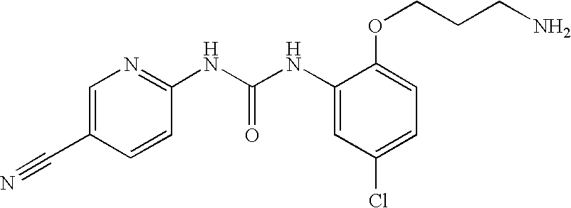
C1=C(OCCCN)C(NC(=O)NC2=NC=C(C#N)C=C2)=CC(Cl)=C1
